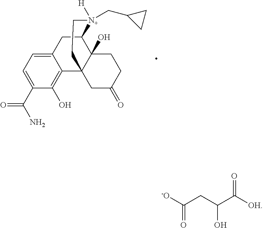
C1(C(N)=O)=CC=C2C(=C1O)C13C(O)(C(C2)[N+](CC2CC2)([H])CC1)CCC(=O)C3.[-O]C(CC(C([OH])=O)O)=O
